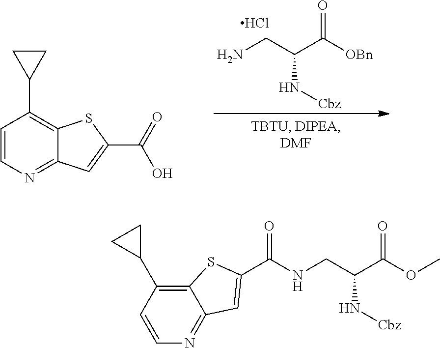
C1(C2CC2)=C2SC(C(=O)O)=CC2=NC=C1.NCC(C(=O)[OBn])N[Cbz].Cl.C1(C2CC2)=C2SC(C(=O)NCC(C(=O)OC)N[Cbz])=CC2=NC=C1
